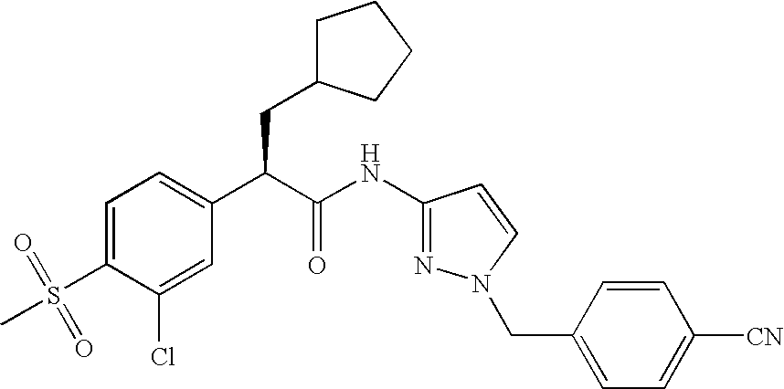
C1=C(S(=O)(C)=O)C(Cl)=CC(C(C(NC2=NN(CC3=CC=C([CN])C=C3)C=C2)=O)CC2CCCC2)=C1
